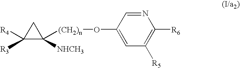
C1([R4])([R3])C([(CH2)n]OC2=CC([R5])=C([R6])N=C2)([NHCH3])C1
